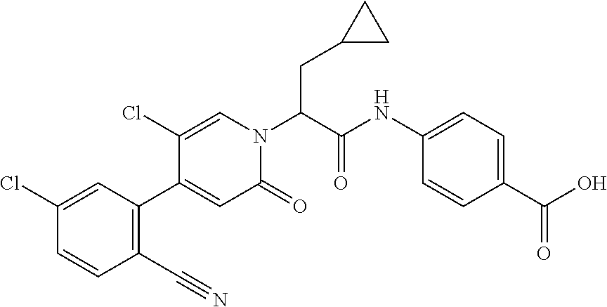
C1(Cl)=CC(C2=CC(=O)N(C(C(NC3=CC=C(C(O)=O)C=C3)=O)CC3CC3)C=C2Cl)=C(C#N)C=C1
